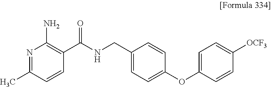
N1=C(C)C=CC(C(NCC2=CC=C(OC3=CC=C([OCF3])C=C3)C=C2)=O)=C1N
